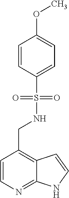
C1=CN=C2C(=C1CNS(=O)(=O)C1=CC=C(OC)C=C1)C=CN2
